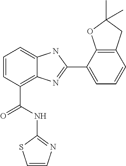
C1=CC(C(NC2=NC=CS2)=O)=C2C(=C1)NC(C1=CC=CC3=C1OC(C)(C)C3)=N2
